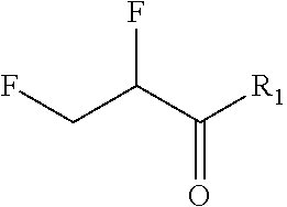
C(C(C([R1])=O)F)F
